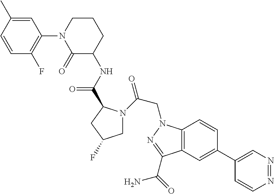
C1=CC(C)=CC(N2C(=O)C(NC(=O)C3N(C(=O)CN4C5=C(C=C(C6=CN=NC=C6)C=C5)C(C(N)=O)=N4)CC(F)C3)CCC2)=C1F
